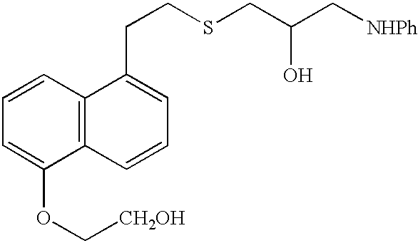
C1=CC=C(OC[CH2OH])C2=C1C(CCSCC(C[NHPh])O)=CC=C2
